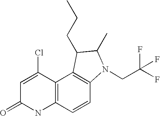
C1=C(Cl)C2=C(NC1=O)C=CC1=C2C(CCC)C(C)N1CC(F)(F)F
